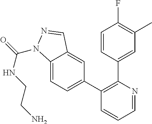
C1=NC(C2=CC(C)=C(F)C=C2)=C(C2=CC=C3C(=C2)C=NN3C(=O)NCCN)C=C1
